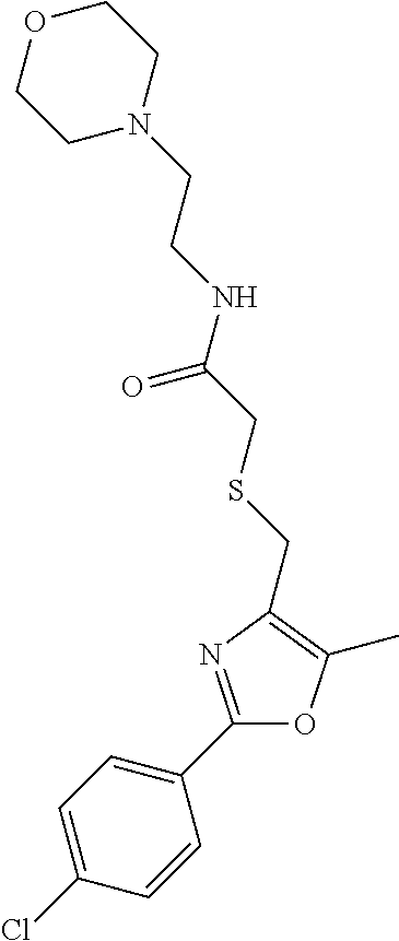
C1=C(Cl)C=CC(C2=NC(CSCC(NCCN3CCOCC3)=O)=C(C)O2)=C1
